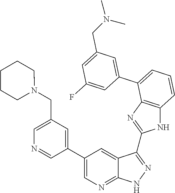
C1=C(CN2CCCCC2)C=C(C2=CN=C3C(=C2)C(C2=NC4=C(N2)C=CC=C4C2=CC(CN(C)C)=CC(F)=C2)=NN3)C=N1
